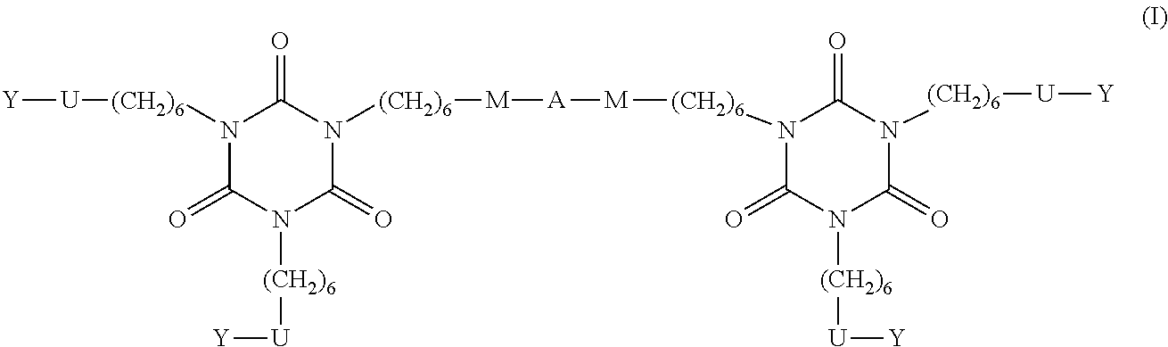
N1([(CH2)6][U][Y])C(=O)N([(CH2)6][U][Y])C(=O)N([(CH2)6][M][A][M][(CH2)6]N2C(=O)N([(CH2)6][U][Y])C(=O)N([(CH2)6][U][Y])C2=O)C1=O
